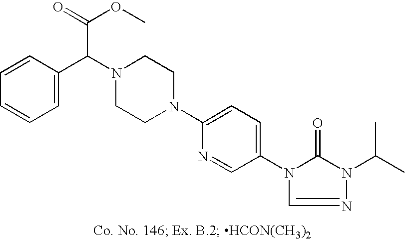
N1(C(C2=CC=CC=C2)C(OC)=O)CCN(C2=CC=C(N3C(=O)N(C(C)C)N=C3)C=N2)CC1
